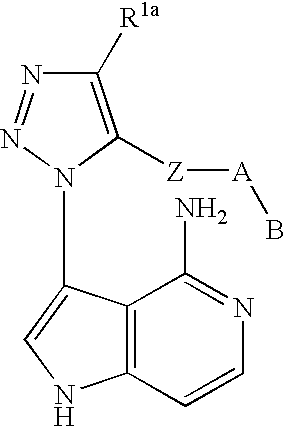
C1([R1a])=C([Z][A]B)N(C2=CNC3=C2C(N)=NC=C3)N=N1
